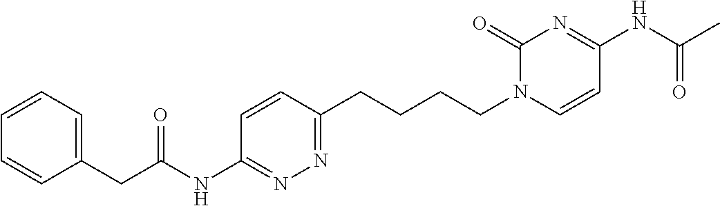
C1=CC=C(CC(=O)NC2=NN=C(CCCCN3C=CC(NC(C)=O)=NC3=O)C=C2)C=C1
